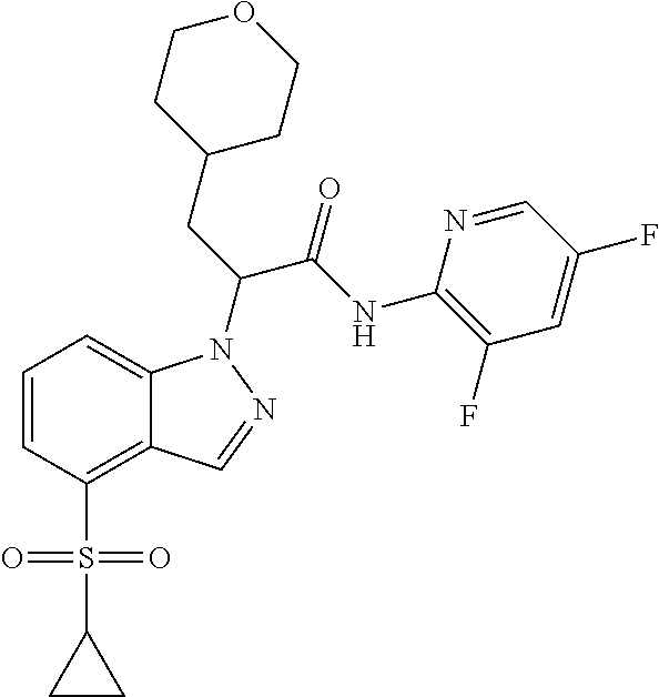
C1=CC(S(C2CC2)(=O)=O)=C2C(=C1)N(C(CC1CCOCC1)C(NC1=C(F)C=C(F)C=N1)=O)N=C2
